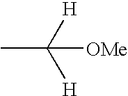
CC([H])([H])[OMe]
